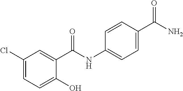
C1(Cl)=CC=C(O)C(C(NC2=CC=C(C(N)=O)C=C2)=O)=C1
